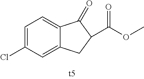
C1=C(Cl)C=C2C(=C1)C(=O)C(C(=O)OC)C2
